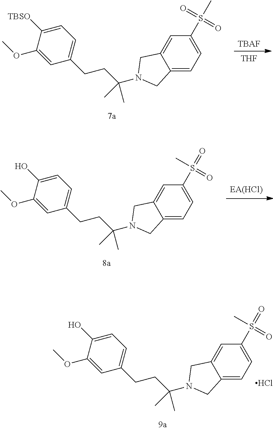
[THF].[TBAF].C12=CC=C(S(C)(=O)=O)C=C1CN(C(CCC1=CC=C([TBSO])C(OC)=C1)(C)C)C2.[EA(HCl)].C12=CC=C(S(C)(=O)=O)C=C1CN(C(CCC1=CC=C(O)C(OC)=C1)(C)C)C2.C12=CC=C(S(C)(=O)=O)C=C1CN(C(CCC1=CC=C(O)C(OC)=C1)(C)C)C2.Cl
